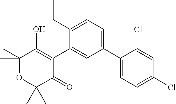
C1(C2=CC=C(Cl)C=C2Cl)=CC=C(CC)C(C2=C(O)C(C)(C)OC(C)(C)C2=O)=C1
